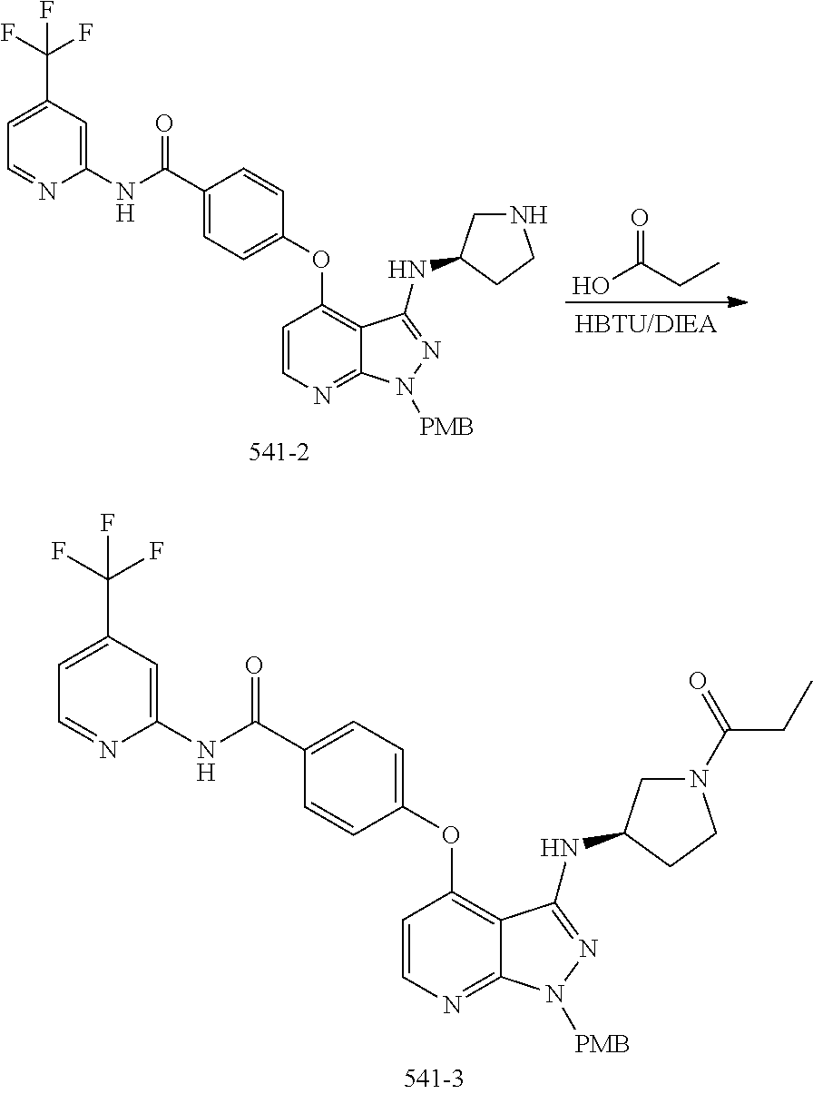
C1=CN=C2C(=C1OC1=CC=C(C(NC3=CC(C(F)(F)F)=CC=N3)=O)C=C1)C(NC1CNCC1)=NN2[PMB].OC(CC)=O.C1=CN=C2C(=C1OC1=CC=C(C(NC3=CC(C(F)(F)F)=CC=N3)=O)C=C1)C(NC1CN(C(=O)CC)CC1)=NN2[PMB]
